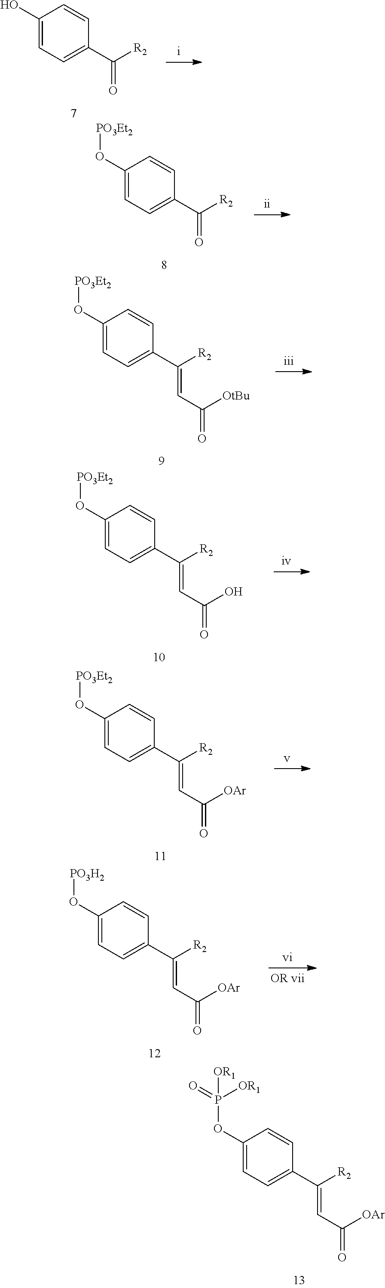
C1(OP(=O)([OR1])[OR1])=CC=C(C([R2])=CC(=O)[OAr])C=C1.C1(O)=CC=C(C([R2])=O)C=C1.C1(O[PO3Et2])=CC=C(C([R2])=O)C=C1.C1(O[PO3Et2])=CC=C(C([R2])=CC(=O)[OtBu])C=C1.C1(O[PO3Et2])=CC=C(C([R2])=CC(=O)O)C=C1.C1(O[PO3Et2])=CC=C(C([R2])=CC(=O)[OAr])C=C1.C1(O[PO3H2])=CC=C(C([R2])=CC(=O)[OAr])C=C1
